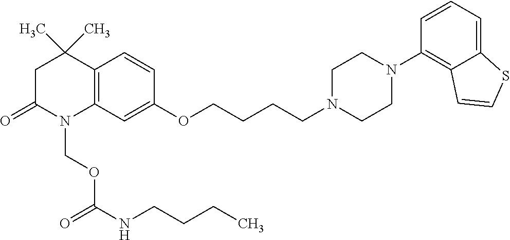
C12=C(C=C(OCCCCN3CCN(C4=C5C(=CC=C4)SC=C5)CC3)C=C1)N(COC(NCCCC)=O)C(=O)CC2(C)C
